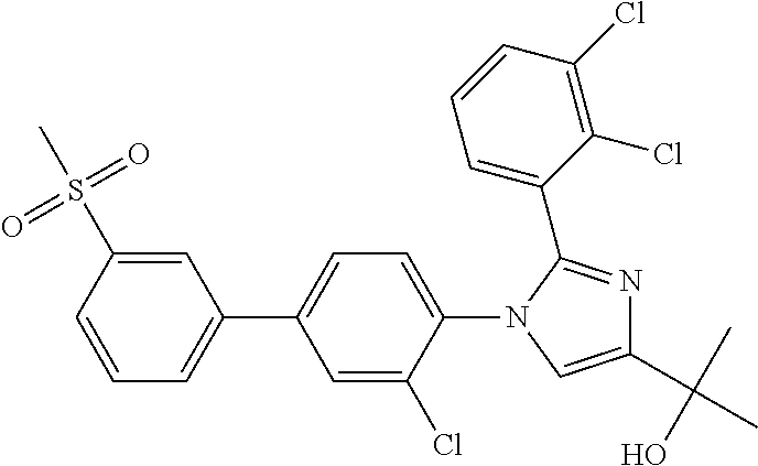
C1(C2=CC=CC(S(C)(=O)=O)=C2)=CC=C(N2C=C(C(C)(O)C)N=C2C2=CC=CC(Cl)=C2Cl)C(Cl)=C1
